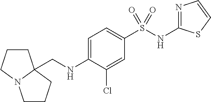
N1=C(NS(C2=CC=C(NCC34CCCN3CCC4)C(Cl)=C2)(=O)=O)SC=C1
